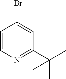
C1=CN=C(C(C)(C)C)C=C1Br
